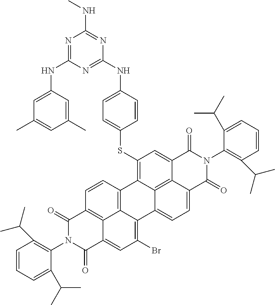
N1=C(NC2=CC(C)=CC(C)=C2)N=C(NC2=CC=C(SC3=C4C5=C6C(=C3)C(=O)N(C3=C(C(C)C)C=CC=C3C(C)C)C(=O)C6=CC=C5C3=C(Br)C=C5C6=C(C=CC4=C36)C(=O)N(C3=C(C(C)C)C=CC=C3C(C)C)C5=O)C=C2)N=C1NC
